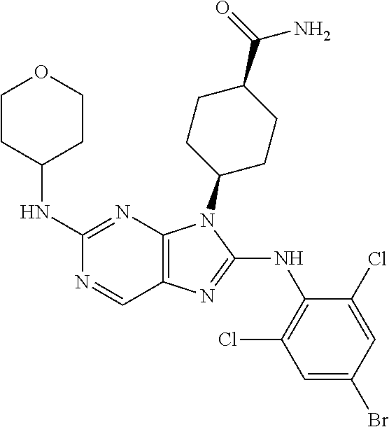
C1(NC2CCOCC2)=NC2=C(C=N1)N=C(NC1=C(Cl)C=C(Br)C=C1Cl)N2C1CCC(C(=O)N)CC1
